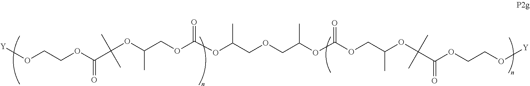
[Y]OCCOC(=O)C(OC(COC(OC(COCC(OC(OCC(OC(C(OCCO[Y])=O)(C)C)C)=O)C)C)=O)C)(C)C
